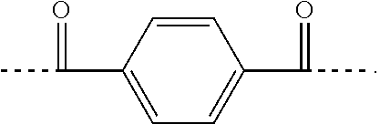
C1=CC(C(=O)C)=CC=C1C(C)=O
